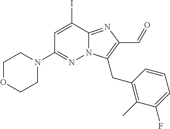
IC1=CC(N2CCOCC2)=NN2C1=NC(C=O)=C2CC1=C(C)C(F)=CC=C1
